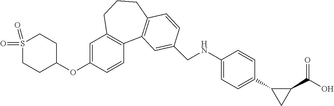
C1(OC2=CC3=C(C=C2)C2=C(CCC3)C=CC(CNC3=CC=C(C4CC4C(O)=O)C=C3)=C2)CCS(=O)(=O)CC1
